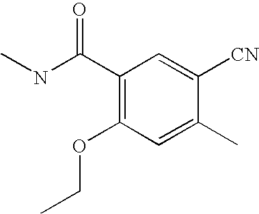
C1(C(NC)=O)=C(OCC)C=C(C)C([CN])=C1
